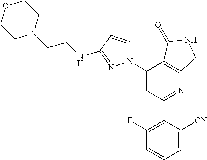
C1(C2=C(F)C=CC=C2[CN])=NC2=C(C(N3C=CC(NCCN4CCOCC4)=N3)=C1)C(=O)NC2
